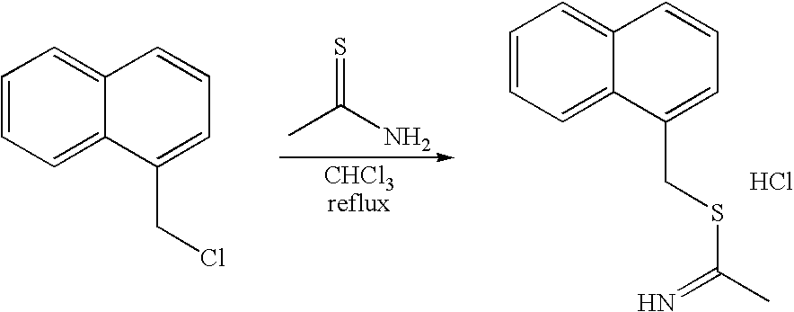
C1=CC=C2C(=C1)C=CC=C2CSC(C)=N.Cl.S=C(N)C.C1=CC=C2C(=C1)C=CC=C2CCl
